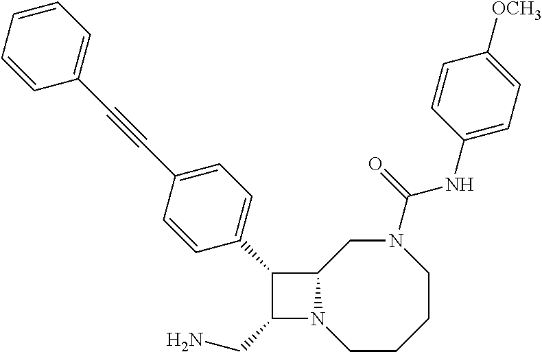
C1(CN)N2C(C1C1=CC=C(C#CC3=CC=CC=C3)C=C1)CN(C(NC1=CC=C([OCH3])C=C1)=O)CCCC2
